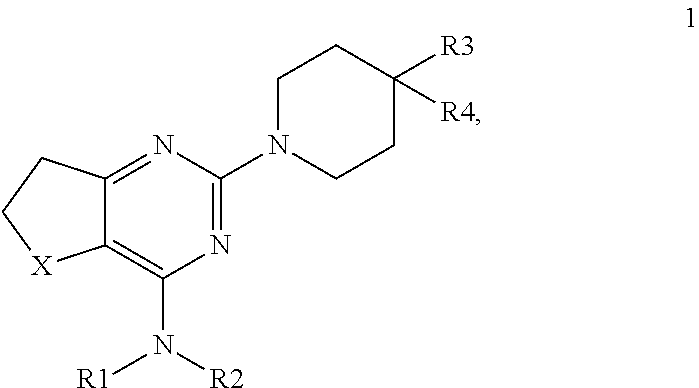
C12=C(N([R1])[R2])N=C(N3CCC([R4])([R3])CC3)N=C1CC[X]2
